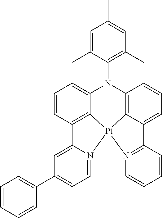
C1=C(C)C(N2C3=CC=CC4=C3[Pt]3(C5=C2C=CC=C5C2=N3C=CC=C2)N2=CC=C(C3=CC=CC=C3)C=C42)=C(C)C=C1C
